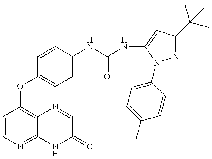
C1=CN=C2C(=C1OC1=CC=C(NC(=O)NC3=CC(C(C)(C)C)=NN3C3=CC=C(C)C=C3)C=C1)N=CC(=O)N2
